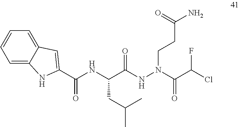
C(C(NN(CCC(N)=O)C(C(Cl)F)=O)=O)(NC(C1=CC2=CC=CC=C2N1)=O)CC(C)C
